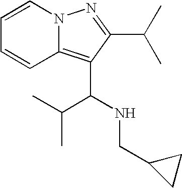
C1=CN2C(=C(C(NCC3CC3)C(C)C)C(C(C)C)=N2)C=C1
